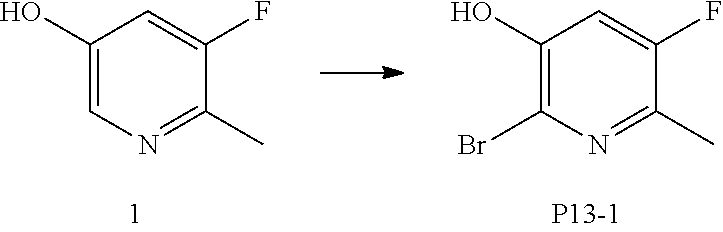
C1(O)=C(Br)N=C(C)C(F)=C1.[P13-1].C1(O)=CN=C(C)C(F)=C1
